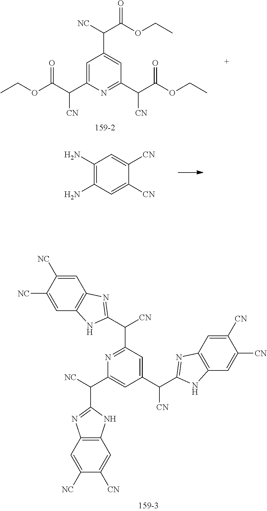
C1=C(C(C(OCC)=O)[CN])N=C(C(C(OCC)=O)[CN])C=C1C([NC])C(OCC)=O.C1(N)=C(N)C=C([CN])C([CN])=C1.C1(C(C2=NC3=C(N2)C=C([CN])C([CN])=C3)[CN])=CC(C(C2=NC3=C(N2)C=C([NC])C([NC])=C3)[CN])=NC(C([NC])C2=NC3=C(N2)C=C([CN])C([NC])=C3)=C1
